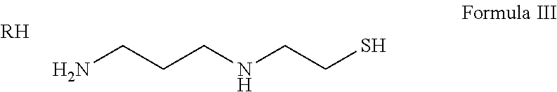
[RH].NCCCNCCS
